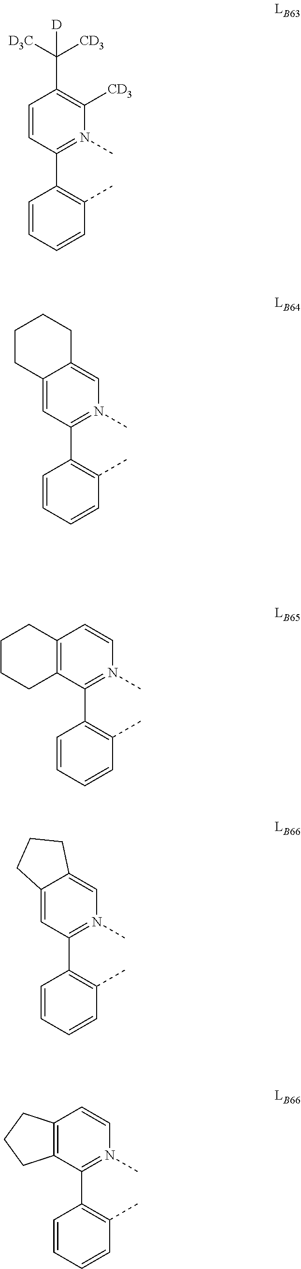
C1=CC(C2=C(C)C=CC=C2)=N(C)C([CD3])=C1C([D3C])([CD3])[D].C12=CC(C3=C(C)C=CC=C3)=N(C)C=C1CCCC2.C12=C(C(C3=C(C)C=CC=C3)=N(C)C=C1)CCCC2.C12=CC(C3=C(C)C=CC=C3)=N(C)C=C1CCC2.C12=C(C(C3=C(C)C=CC=C3)=N(C)C=C1)CCC2
